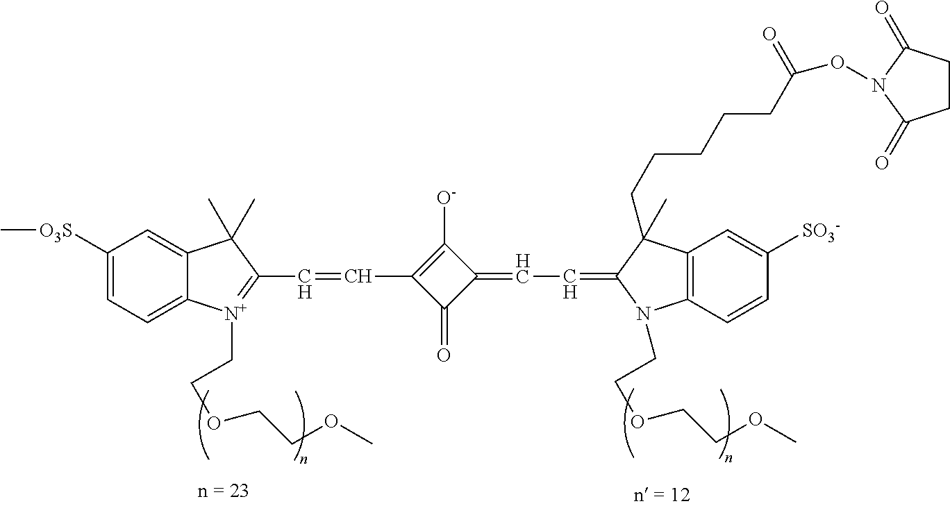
C1([O3S]C)=CC=C2C(=C1)C(C)(C)C(C=CC1=C([O-])C(=CC=C3C(C)(CCCCCC(ON4C(=O)CCC4=O)=O)C4=C(N3CCOCCOC)C=CC([SO3-])=C4)C1=O)=[N+]2CCOCCOC
